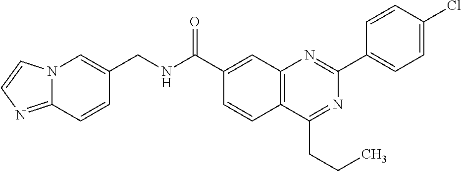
C1(C(NCC2=CN3C(=NC=C3)C=C2)=O)=CC2=C(C=C1)C(CCC)=NC(C1=CC=C(Cl)C=C1)=N2
